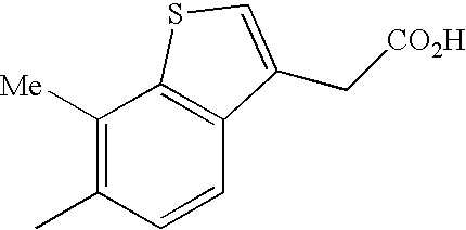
C1([Me])=C(C)C=CC2=C1SC=C2C[CO2H]
